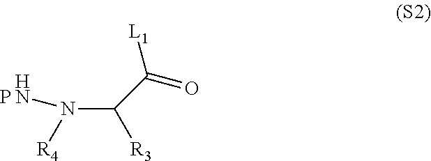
N(C([R3])C([L1])=O)([R4])N.P
